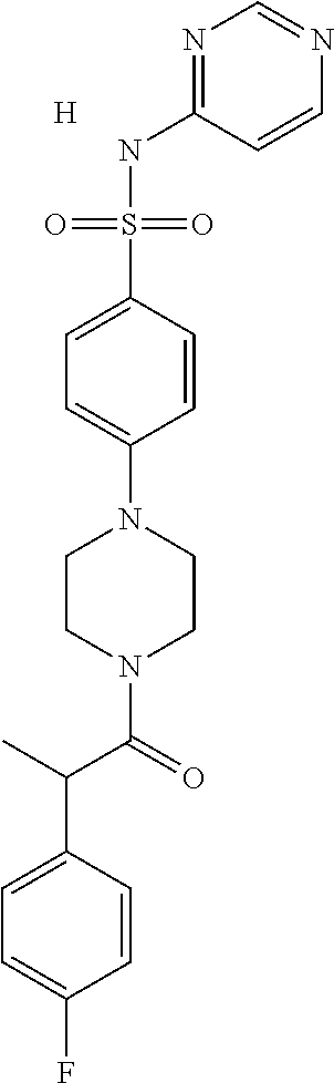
N1=C(NS(C2=CC=C(N3CCN(C(C(C4=CC=C(F)C=C4)C)=O)CC3)C=C2)(=O)=O)C=CN=C1.[H]
